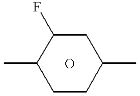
C1(C)CCC(C)CC1F.O
